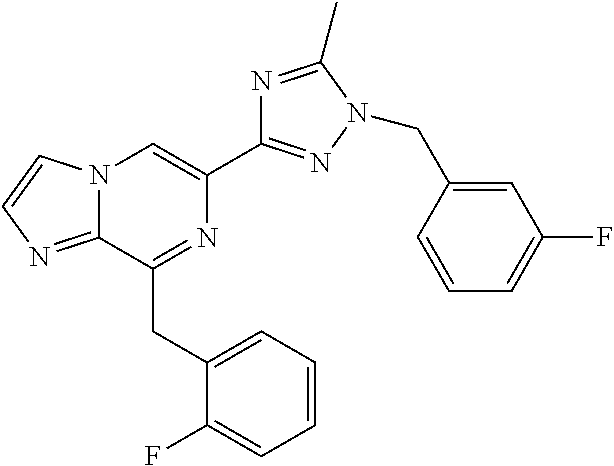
N12C(=NC=C1)C(CC1=CC=CC=C1F)=NC(C1=NN(CC3=CC(F)=CC=C3)C(C)=N1)=C2
